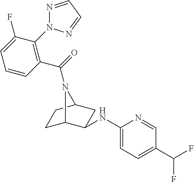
C1C2C(NC3=CC=C(C(F)F)C=N3)CC(C1)N2C(=O)C1=C(N2N=CC=N2)C(F)=CC=C1
